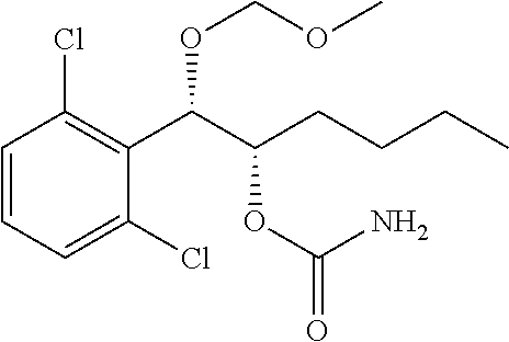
C1=CC=C(Cl)C(C(C(OC(N)=O)CCCC)OCOC)=C1Cl
